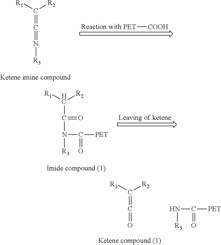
C(=C=N[R3])([R1])[R2].[PET][COOH].C(C(N([R3])C([PET])=O)=O)([R1])[R2].C(=C=O)([R1])[R2].N(C([PET])=O)[R3]
